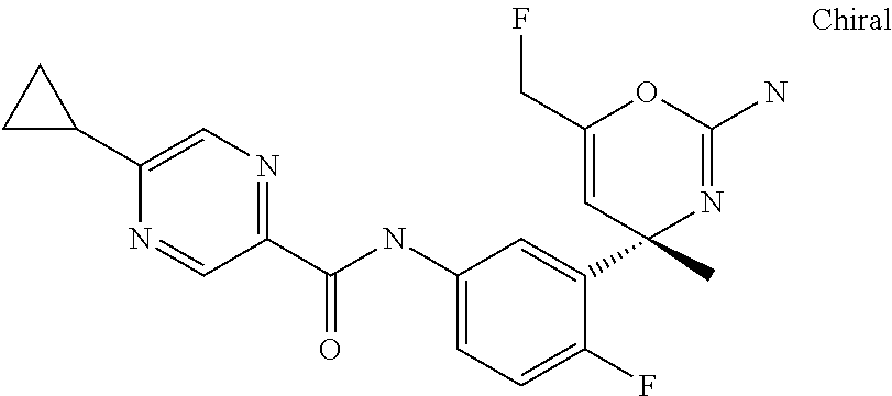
C1(C(NC2=CC=C(F)C(C3(C)N=C(N)OC(CF)=C3)=C2)=O)=NC=C(C2CC2)N=C1
